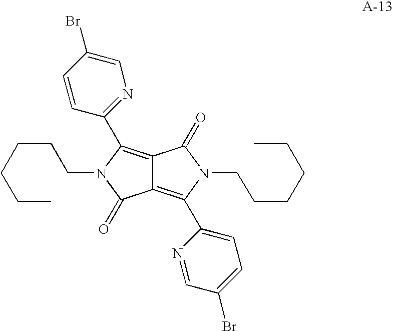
C12=C(C3=CC=C(Br)C=N3)N(CCCCCC)C(=O)C1=C(C1=NC=C(Br)C=C1)N(CCCCCC)C2=O
